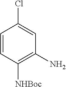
C1=CC([NHBoc])=C(N)C=C1Cl
